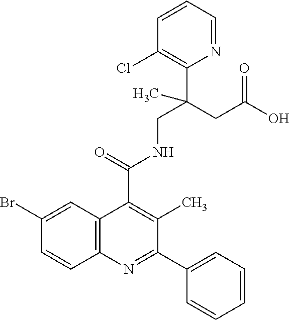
C1=CC2=C(C=C1Br)C(C(=O)NCC(CC(O)=O)(C1=C(Cl)C=CC=N1)C)=C(C)C(C1=CC=CC=C1)=N2
